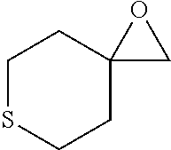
C12(CCSCC1)CO2
